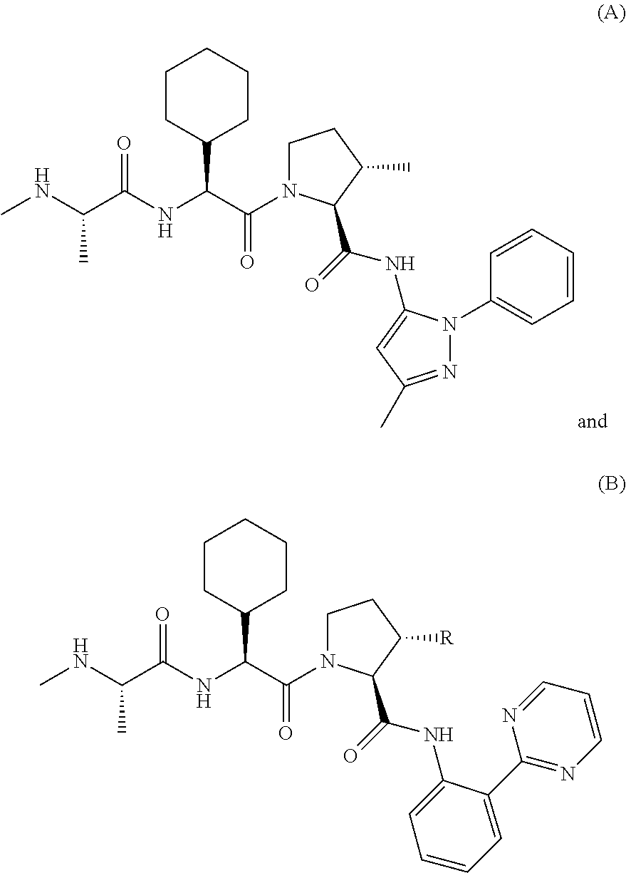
CNC(C(NC(C(=O)N1CCC(C)C1C(NC1=CC(C)=NN1C1=CC=CC=C1)=O)C1CCCCC1)=O)C.CNC(C(NC(C(=O)N1CCC([R])C1C(NC1=CC=CC=C1C1=NC=CC=N1)=O)C1CCCCC1)=O)C
